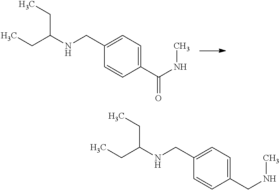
CCC(CC)NCC1=CC=C(C(NC)=O)C=C1.CCC(CC)NCC1=CC=C(CNC)C=C1
